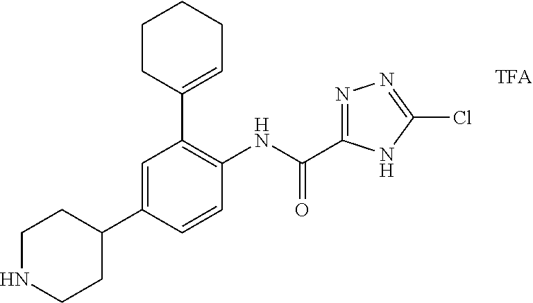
C1NCCC(C2=CC(C3=CCCCC3)=C(NC(=O)C3=NN=C(Cl)N3)C=C2)C1.[TFA]
